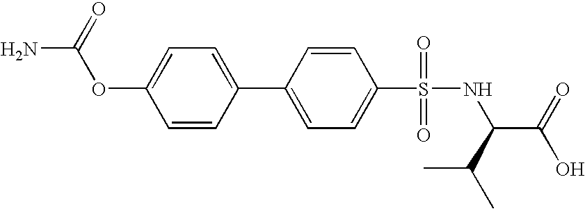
NC(=O)OC1=CC=C(C2=CC=C(S(NC(C(C)C)C(O)=O)(=O)=O)C=C2)C=C1
